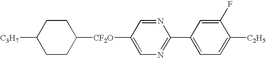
[CF2O](C1CCC([C3H7])CC1)C1=CN=C(C2=CC=C([C2H5])C(F)=C2)N=C1
